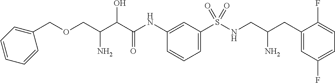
C1(COCC(C(C(NC2=CC(S(NCC(CC3=CC(F)=CC=C3F)N)(=O)=O)=CC=C2)=O)O)N)=CC=CC=C1
